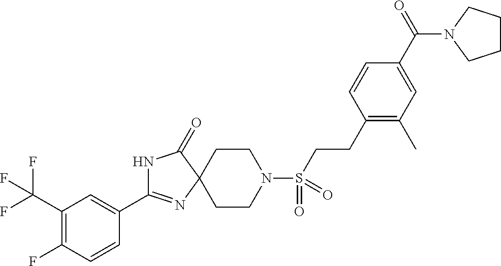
N1C(C2=CC(C(F)(F)F)=C(F)C=C2)=NC2(C1=O)CCN(S(CCC1=C(C)C=C(C(=O)N3CCCC3)C=C1)(=O)=O)CC2
